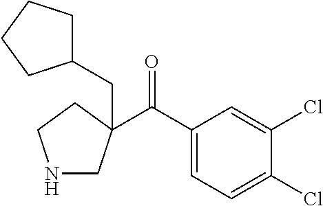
N1CC(C(C2=CC=C(Cl)C(Cl)=C2)=O)(CC2CCCC2)CC1
